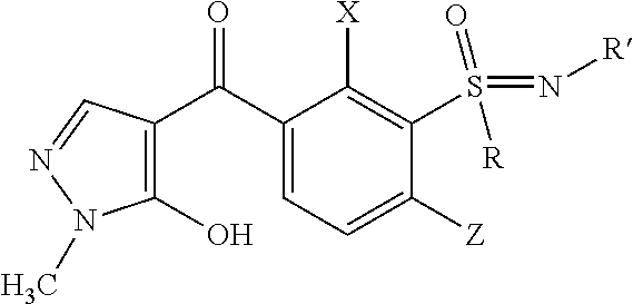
C1(O)=C(C(C2=CC=C([Z])C(S(=N[R])(=O)[R])=C2[X])=O)C=NN1C
